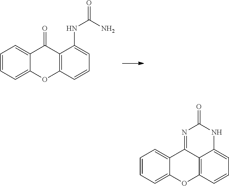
C1=CC=C2C(=C1)C(=O)C1=C(O2)C=CC=C1NC(=O)N.C1=CC=C2C(=C1)C1=NC(=O)NC3=CC=CC(=C13)O2
